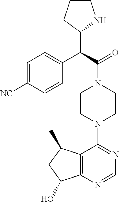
C(C(=O)N1CCN(C2=NC=NC3=C2C(C)CC3O)CC1)(C1NCCC1)C1=CC=C([NC])C=C1
